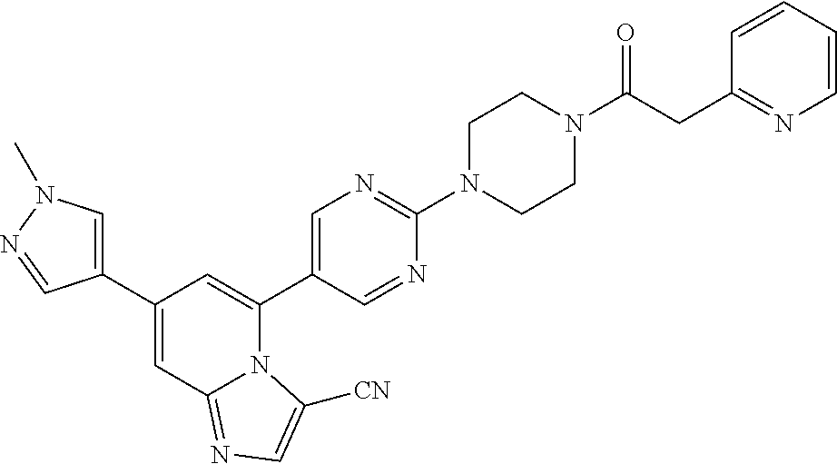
C1(C2=CN(C)N=C2)=CC2=NC=C([CN])N2C(C2=CN=C(N3CCN(C(CC4=NC=CC=C4)=O)CC3)N=C2)=C1
